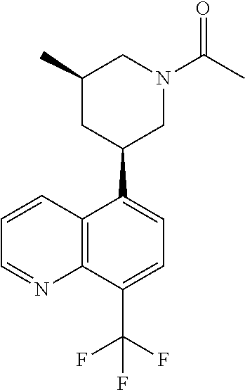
C1=CC=NC2=C1C(C1CN(C(C)=O)CC(C)C1)=CC=C2C(F)(F)F
